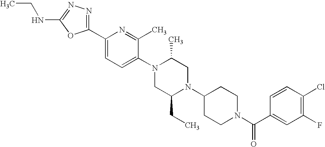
C1(C2=CC=C(N3CC(CC)N(C4CCN(C(C5=CC(F)=C(Cl)C=C5)=O)CC4)CC3C)C(C)=N2)=NN=C(NCC)O1
